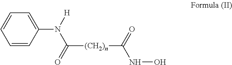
C1(N([H])C(=O)[(CH2)n]C(NO)=O)=CC=CC=C1
